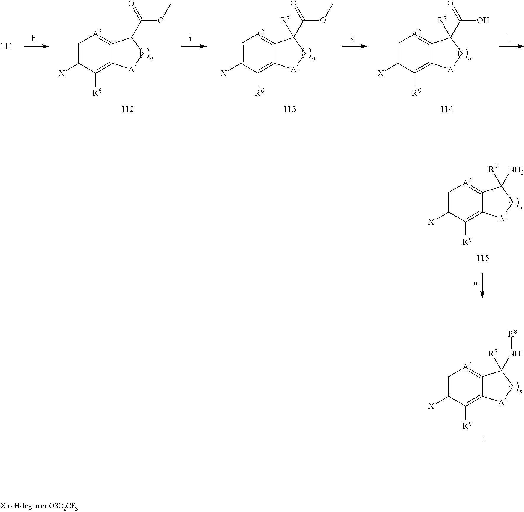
C1=C([X])C([R6])=C2C(=[A2]1)C(C(OC)=O)C[A1]2.C1=C([X])C([R6])=C2C(=[A2]1)C(C(OC)=O)([R7])C[A1]2.C1=C([X])C([R6])=C2C(=[A2]1)C(C(O)=O)([R7])C[A1]2.C1=C([X])C([R6])=C2C(=[A2]1)C(N)([R7])C[A1]2.C1=C([X])C([R6])=C2C(=[A2]1)C(N[R8])([R7])C[A1]2
